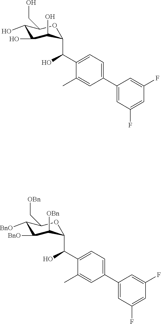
C1(O)C(O)C(O)C(C(C2=CC=C(C3=CC(F)=CC(F)=C3)C=C2C)O)OC1CO.C1([BnO])C([BnO])C([OBn])C(C(C2=CC=C(C3=CC(F)=CC(F)=C3)C=C2C)O)OC1C[OBn]
